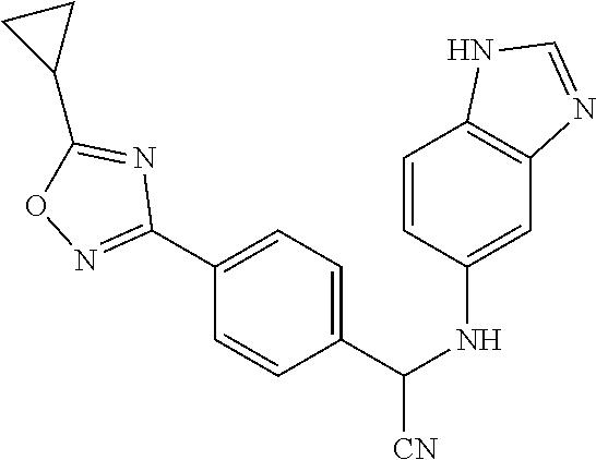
C1=CC(NC([CN])C2=CC=C(C3=NOC(C4CC4)=N3)C=C2)=CC2=C1NC=N2
